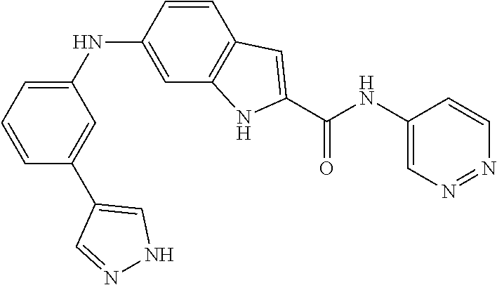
C1(NC2=CC3=C(C=C2)C=C(C(NC2=CN=NC=C2)=O)N3)=CC=CC(C2=CNN=C2)=C1
